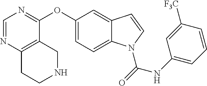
O(C1=CC=C2C(=C1)C=CN2C(=O)NC1=CC=CC([F3C])=C1)C1=NC=NC2=C1CNCC2
